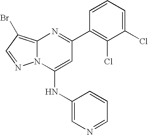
C12=C(Br)C=NN1C(NC1=CN=CC=C1)=CC(C1=C(Cl)C(Cl)=CC=C1)=N2
